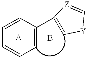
C1=CC(C2=C[Y]C=[Z]2)=CC=C1
